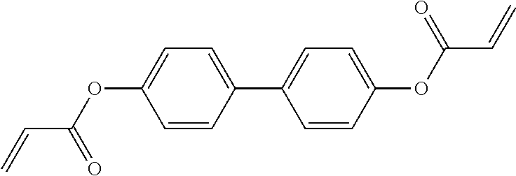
C1(C2=CC=C(OC(C=C)=O)C=C2)=CC=C(OC(C=C)=O)C=C1
